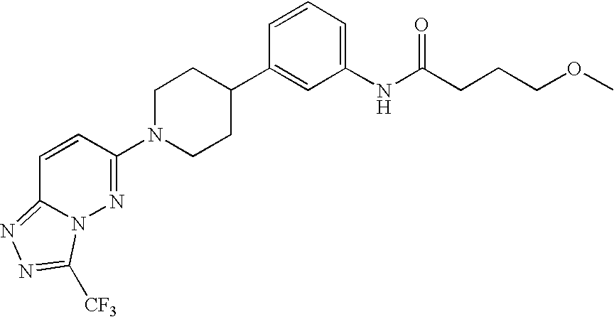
C1=CC(N2CCC(C3=CC(NC(CCCOC)=O)=CC=C3)CC2)=NN2C1=NN=C2[CF3]
